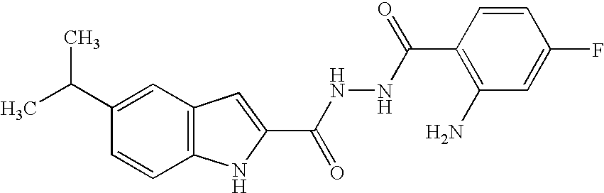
C12=C(C=C(C(C)C)C=C1)C=C(C(NNC(C1=C(N)C=C(F)C=C1)=O)=O)N2
